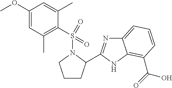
N1(S(=O)(C2=C(C)C=C(OC)C=C2C)=O)CCCC1C1=NC2=CC=CC(C(O)=O)=C2N1
